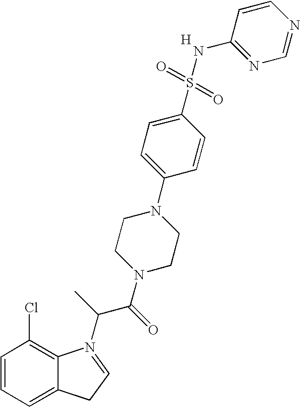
C1=CC=C2C(=C1Cl)N(C(C(=O)N1CCN(C3=CC=C(S(=O)(=O)NC4=NC=NC=C4)C=C3)CC1)C)=CC2.[H]
